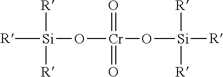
[Si]([R])(O[Cr](O[Si]([R])([R])[R])(=O)=O)([R])[R]
